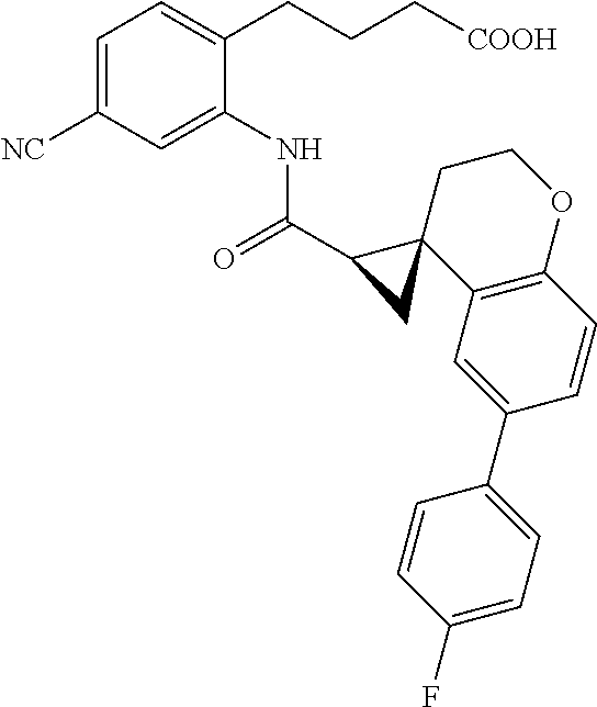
C1=C([NC])C=C(NC(C2CC23C2=C(OCC3)C=CC(C3=CC=C(F)C=C3)=C2)=O)C(CCC[COOH])=C1
